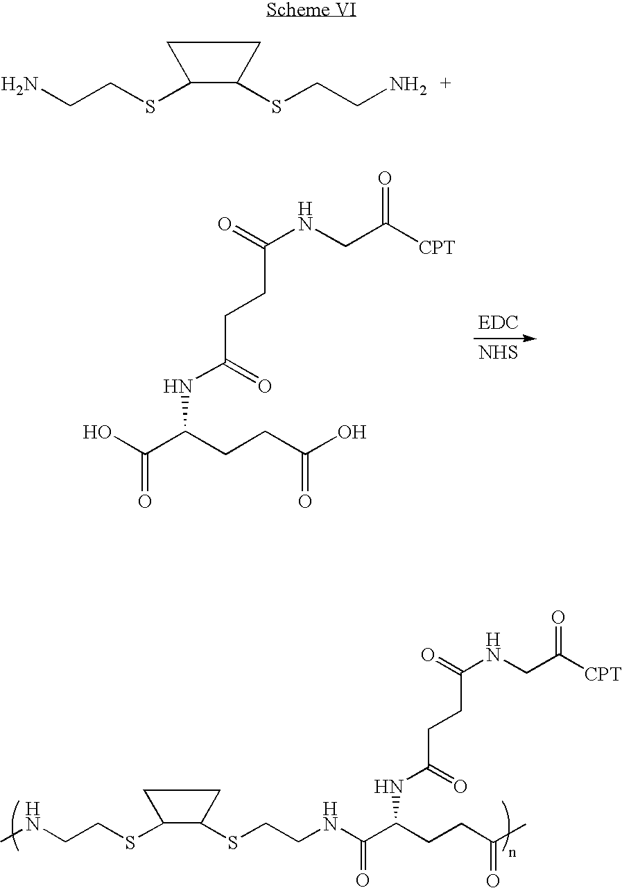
NCCSC1C(SCCN)CC1.[NHS].OC(C(CCC(O)=O)NC(=O)CCC(=O)NCC([CPT])=O)=O.N(CCSC1C(SCCNC(C(CCC(C)=O)NC(CCC(NCC([CPT])=O)=O)=O)=O)CC1)C
